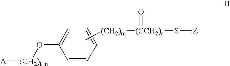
C1(O[(CH2)t+n][A])=CC=CC=C1.C[(CH2)m][(CCH2)r](=O)S[Z]
